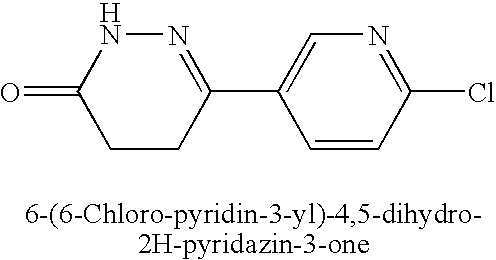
N1C(=O)CCC(C2=CN=C(Cl)C=C2)=N1
